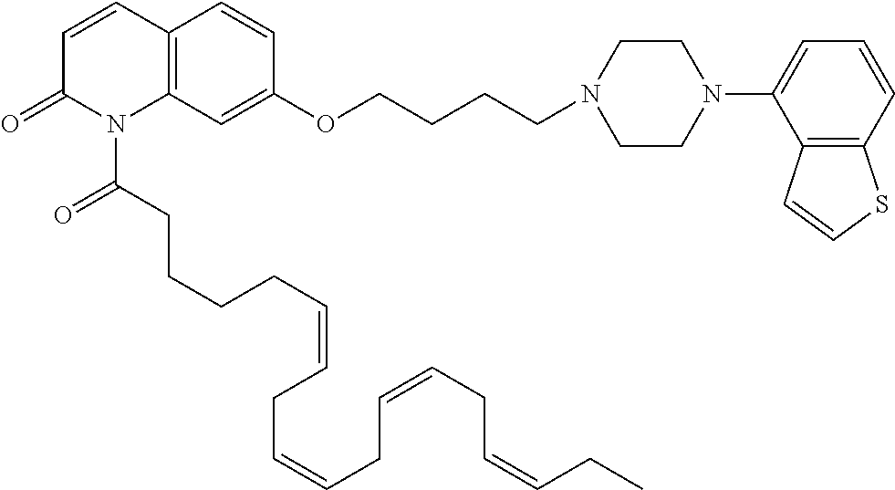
C12=C(C=C(OCCCCN3CCN(C4=CC=CC5=C4C=CS5)CC3)C=C1)N(C(CCCCC=CCC=CCC=CCC=CCC)=O)C(=O)C=C2
